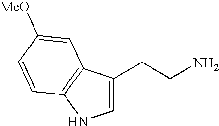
C1=C(CCN)C2=C(N1)C=CC([MeO])=C2
